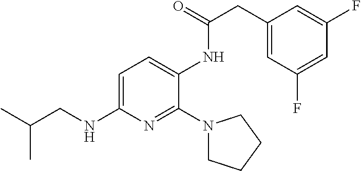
C(C)(CNC1=CC=C(NC(=O)CC2=CC(F)=CC(F)=C2)C(N2CCCC2)=N1)C
